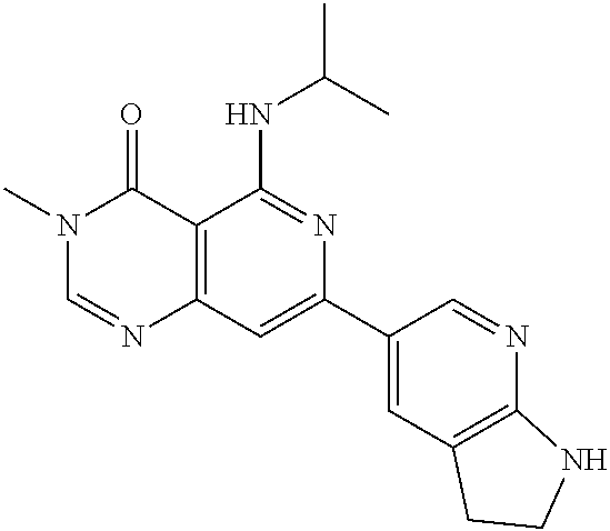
C12=C(C=C(C3=CC4=C(N=C3)NCC4)N=C1NC(C)C)N=CN(C)C2=O
